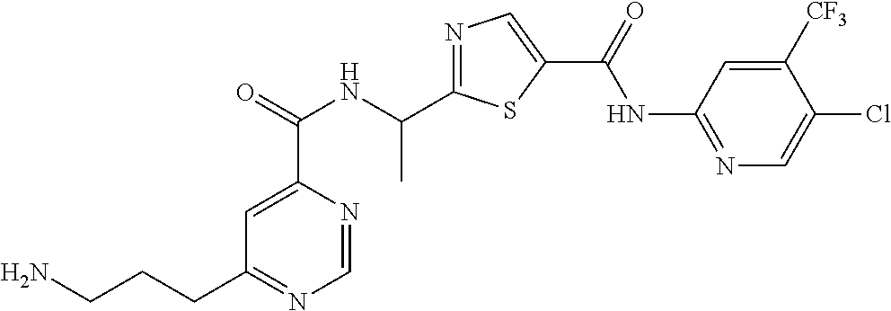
C1=NC(C(=O)NC(C2=NC=C(C(=O)NC3=NC=C(Cl)C([CF3])=C3)S2)C)=CC(CCCN)=N1
